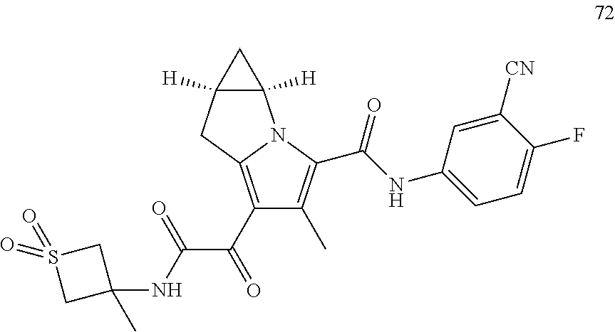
C1(C(C(NC2(C)CS(=O)(=O)C2)=O)=O)=C2N(C(C(NC3=CC=C(F)C([CN])=C3)=O)=C1C)C1([H])C([H])(C2)C1
